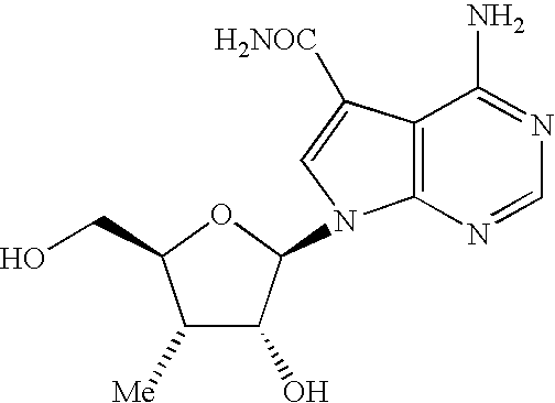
C1([Me])C(O)C(N2C3=C(C([H2NOC])=C2)C(N)=NC=N3)OC1CO
